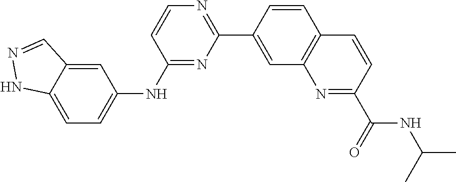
N1=C(C2=CC3=C(C=C2)C=CC(C(NC(C)C)=O)=N3)N=C(NC2=CC=C3C(=C2)C=NN3)C=C1
